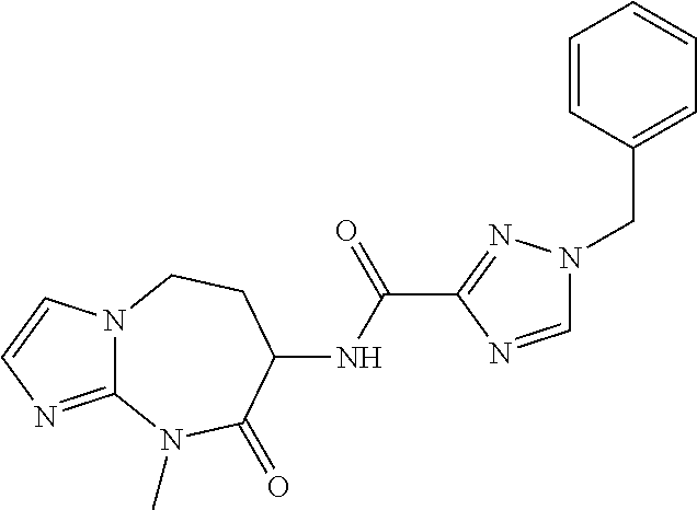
C12=NC=CN1CCC(NC(=O)C1=NN(CC3=CC=CC=C3)C=N1)C(=O)N2C
